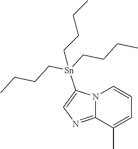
C12=NC=C([Sn](CCCC)(CCCC)CCCC)N1C=CC=C2C
